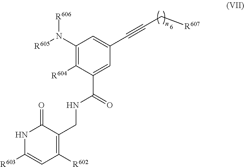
N(C1=C([R604])C(C(=O)NCC2=C([R602])C=C([R603])NC2=O)=CC(C#CC[R607])=C1)([R605])[R606]
